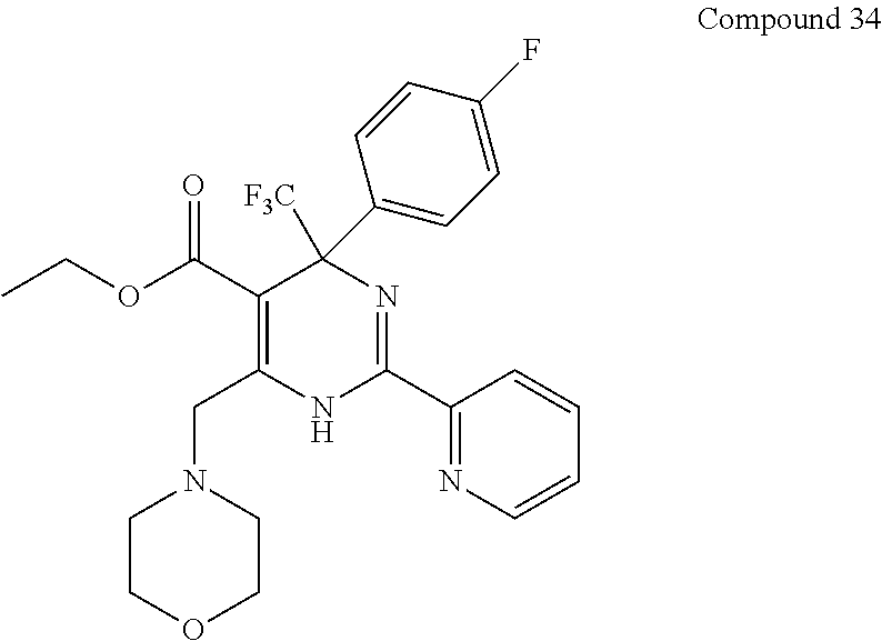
CCOC(C1=C(CN2CCOCC2)NC(C2=NC=CC=C2)=NC1([F3C])C1=CC=C(F)C=C1)=O
